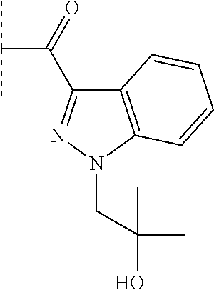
C12=C(N(CC(C)(O)C)N=C1C(C(C)C)=O)C=CC=C2
